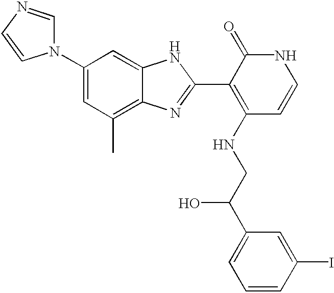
C1(N2C=NC=C2)=CC(C)=C2C(=C1)NC(C1=C(NCC(C3=CC=CC(I)=C3)O)C=CNC1=O)=N2
